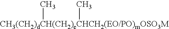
[CH3(CH2)dCH(CH2)eCHCH2(EO/PO)mOSO3M](C)C
